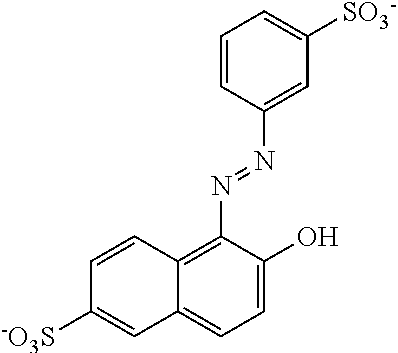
C12=C(N=NC3=CC([SO3-])=CC=C3)C(O)=CC=C1C=C([-O3S])C=C2
